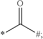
O=C([#])*
